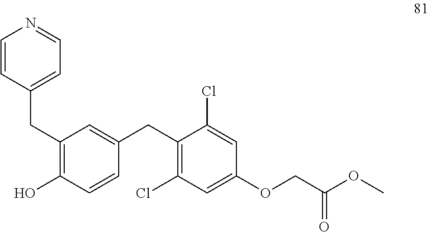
C1=CC(CC2=C(O)C=CC(CC3=C(Cl)C=C(OCC(OC)=O)C=C3Cl)=C2)=CC=N1
